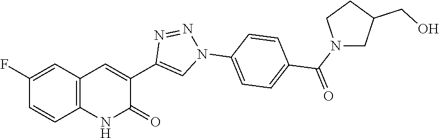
C12=C(C=C(F)C=C1)C=C(C1=CN(C3=CC=C(C(N4CC(CO)CC4)=O)C=C3)N=N1)C(=O)N2
